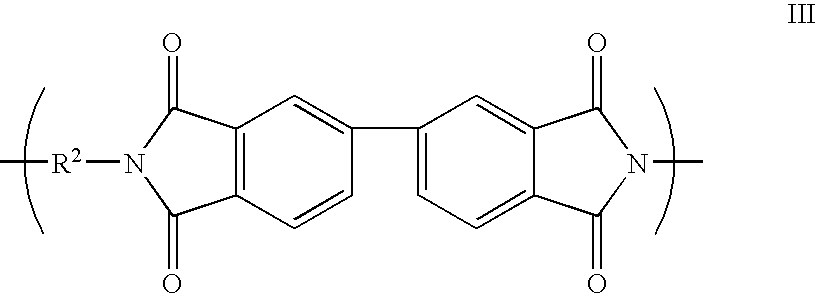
C12=C(C=CC(C3=CC=C4C(=C3)C(=O)N(C)C4=O)=C1)C(=O)N([R2]C)C2=O
